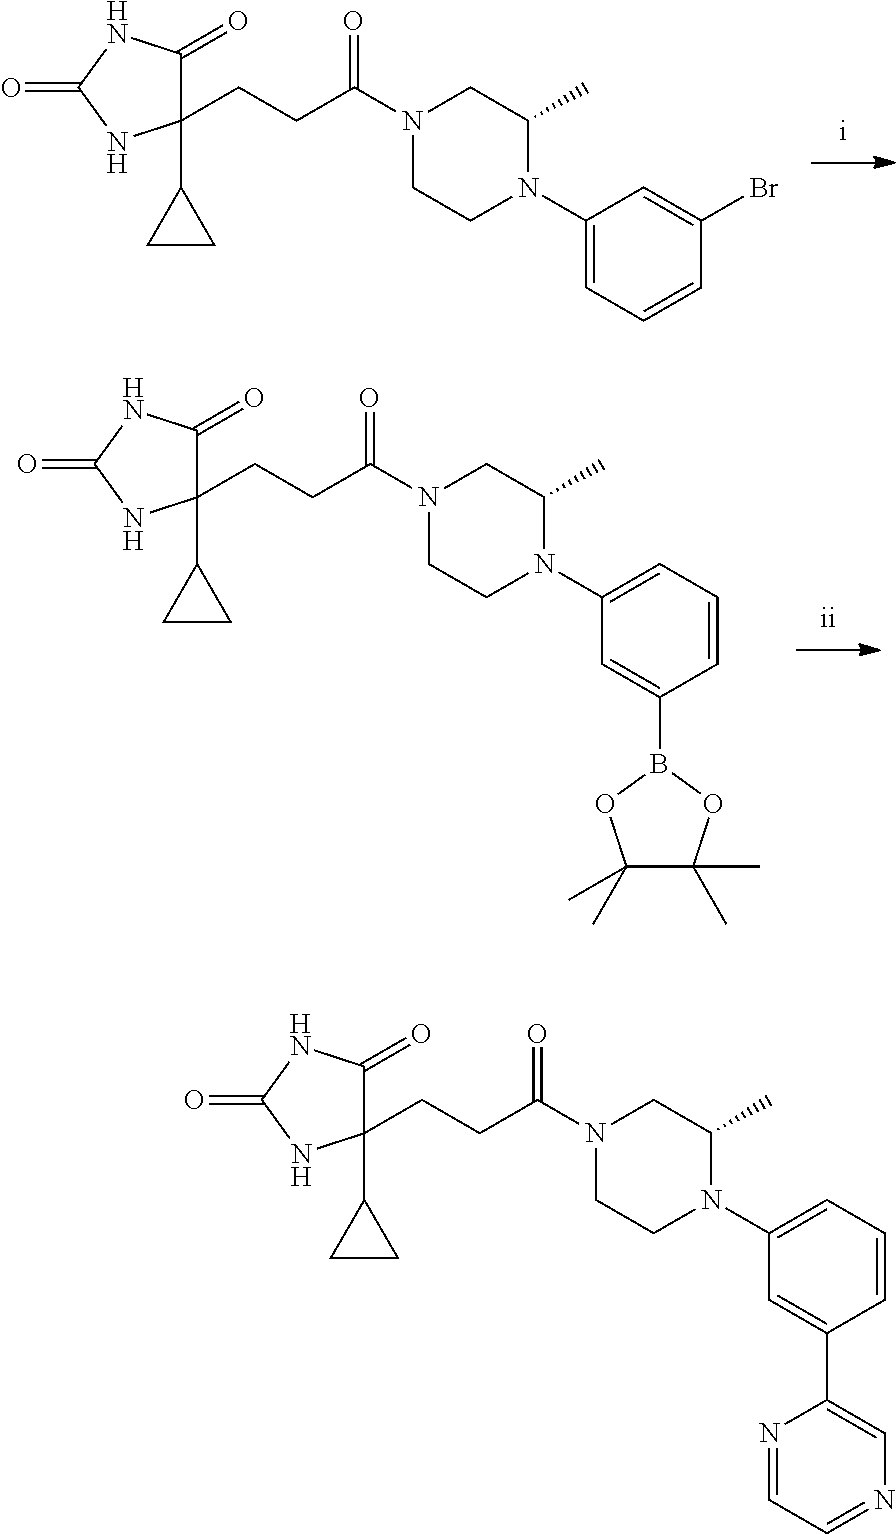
C1(CCC(N2CCN(C3=CC=CC(Br)=C3)C(C)C2)=O)(C2CC2)C(=O)NC(=O)N1.C1(CCC(N2CCN(C3=CC=CC(B4OC(C)(C)C(C)(C)O4)=C3)C(C)C2)=O)(C2CC2)C(=O)NC(=O)N1.C1(CCC(N2CCN(C3=CC=CC(C4=CN=CC=N4)=C3)C(C)C2)=O)(C2CC2)C(=O)NC(=O)N1
